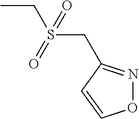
CCS(CC1=NOC=C1)(=O)=O
